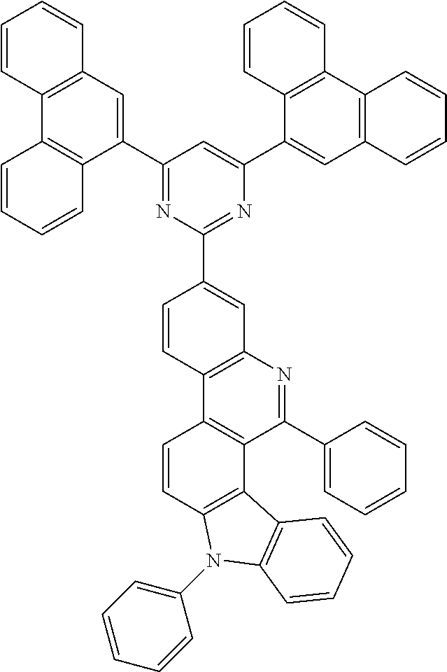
C1=CC2=C(C3=C1C1=C(N=C3C3=CC=CC=C3)C=C(C3=NC(C4=CC5=C(C6=C4C=CC=C6)C=CC=C5)=CC(C4=CC5=C(C6=C4C=CC=C6)C=CC=C5)=N3)C=C1)C1=C(N2C2=CC=CC=C2)C=CC=C1
